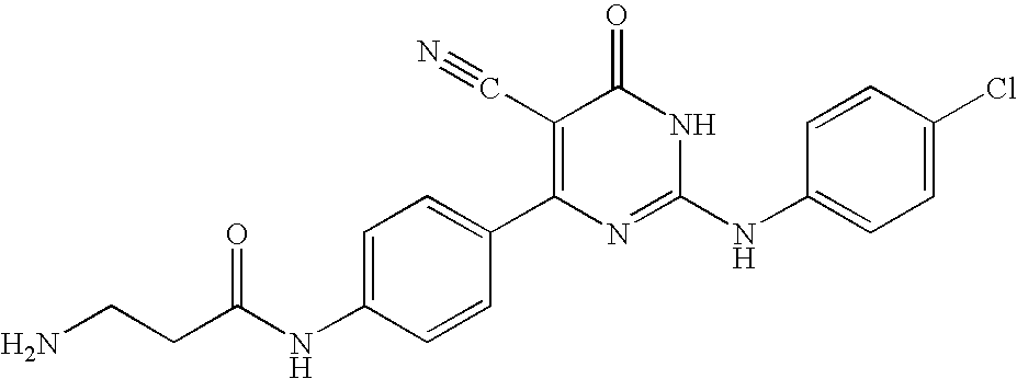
C1=CC(C2=C(C#N)C(=O)NC(NC3=CC=C(Cl)C=C3)=N2)=CC=C1NC(CCN)=O
